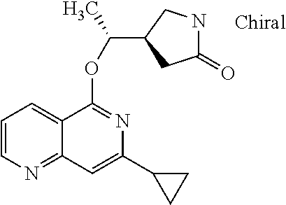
C1(=O)NCC(C(C)OC2=NC(C3CC3)=CC3=NC=CC=C23)C1
